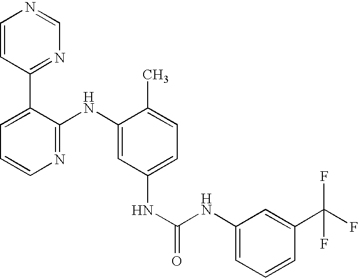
C1=CC(C2=CC=CN=C2NC2=CC(NC(NC3=CC=CC(C(F)(F)F)=C3)=O)=CC=C2C)=NC=N1
